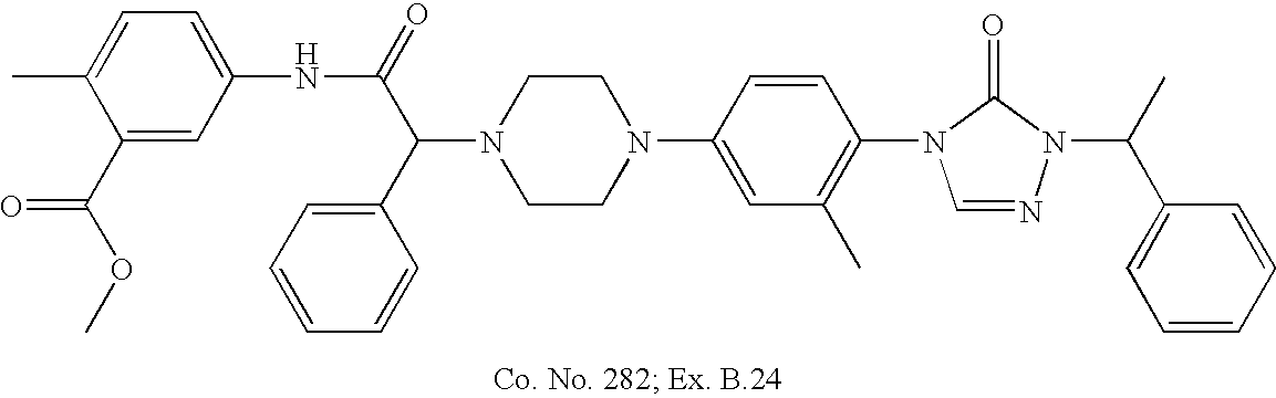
N1(C(C(=O)NC2=CC=C(C)C(C(OC)=O)=C2)C2=CC=CC=C2)CCN(C2=CC(C)=C(N3C=NN(C(C)C4=CC=CC=C4)C3=O)C=C2)CC1
